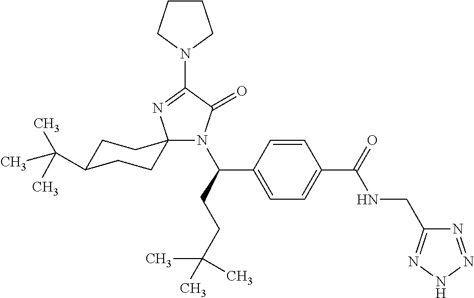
N1(C(C2=CC=C(C(=O)NCC3=NNN=N3)C=C2)CCC(C)(C)C)C(=O)C(N2CCCC2)=NC12CCC(C(C)(C)C)CC2
